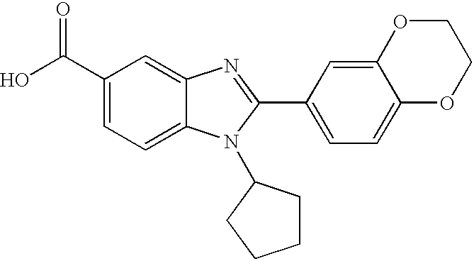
C1(C(O)=O)=CC=C2C(=C1)N=C(C1=CC=C3C(=C1)OCCO3)N2C1CCCC1
